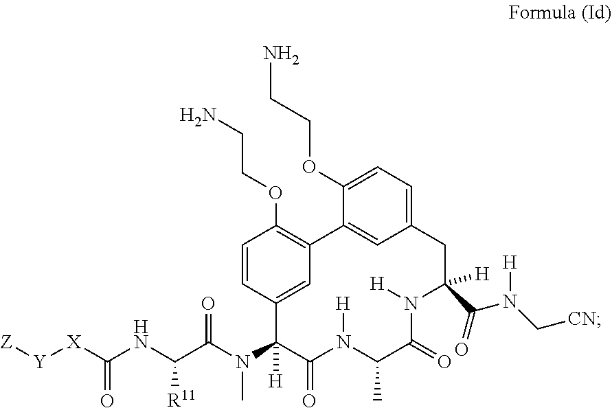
[Z][Y][X]C(NC(C(N(C1([H])C(=O)N([H])C(C)C(=O)N([H])C(C(N(C[CN])[H])=O)([H])CC2=CC=C(OCCN)C(=C2)C2=C(OCCN)C=CC1=C2)C)=O)[R11])=O
